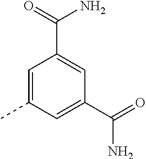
C1=C(C)C=C(C(=O)N)C=C1C(=O)N
